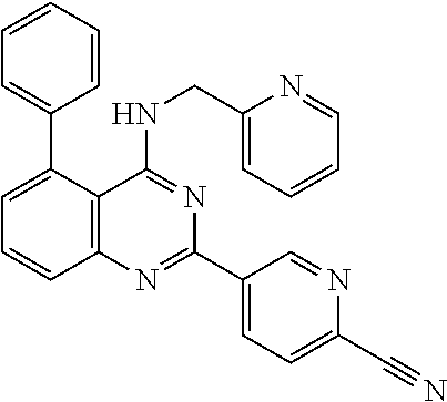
C1=CC=CC=C1C1=CC=CC2=C1C(NCC1=CC=CC=N1)=NC(C1=CC=C(C#N)N=C1)=N2
